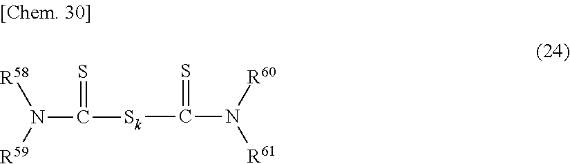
[Sk](C(N([R60])[R61])=S)C(N([R59])[R58])=S
